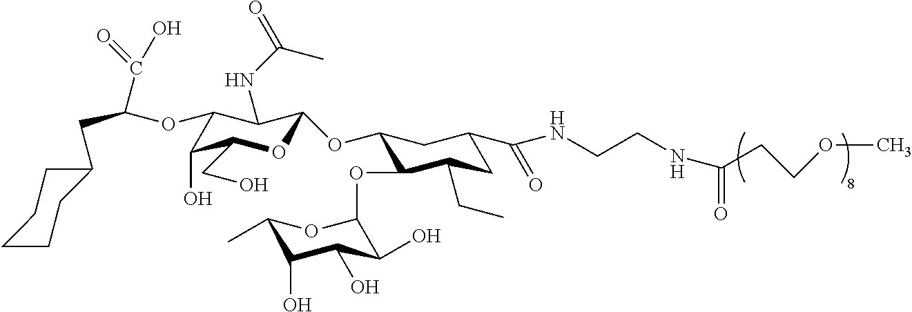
C(C(=O)O)(CC1CCCCC1)OC1C(NC(=O)C)C(OC2CC(C(NCCNC(=O)CCOC)=O)CC(CC)C2OC2OC(C)C(O)C(O)C2O)OC(CO)C1O
